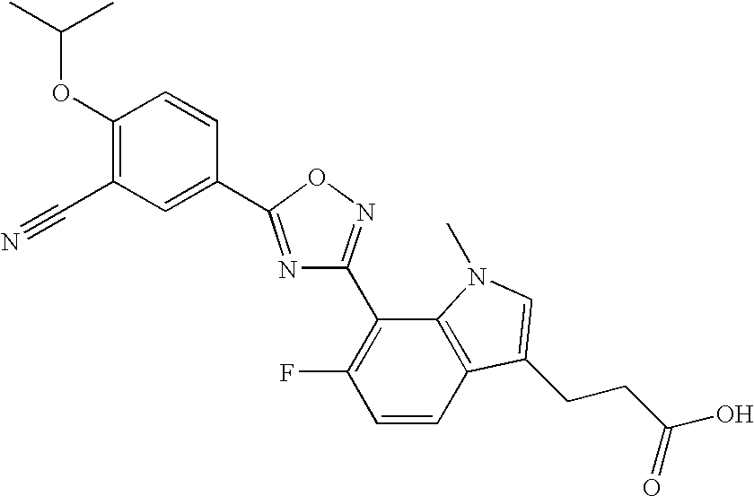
C1(OC(C)C)=C(C#N)C=C(C2=NC(C3=C(F)C=CC4=C3N(C)C=C4CCC(O)=O)=NO2)C=C1
